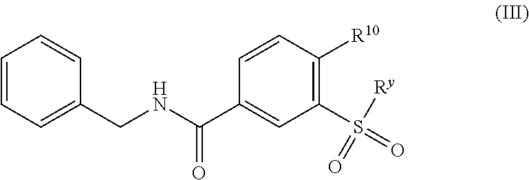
S([Ry])(=O)(=O)C1=C([R10])C=CC(C(=O)NCC2=CC=CC=C2)=C1
